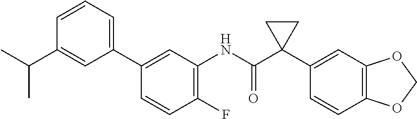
C1(NC(C2(C3=CC4=C(C=C3)OCO4)CC2)=O)=C(F)C=CC(C2=CC=CC(C(C)C)=C2)=C1
